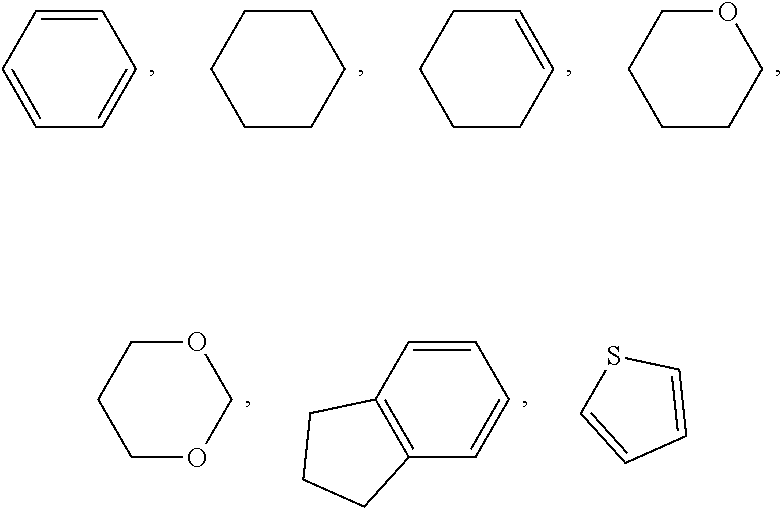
C1=CC=CC=C1.C1CCCCC1.C1CCC=CC1.C1CCCOC1.C1COCOC1.C12=C(C=CC=C1)CCC2.S1C=CC=C1
